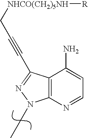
C12=C(N=CC=C1N)N(CC)N=C2C#CC[NHCO(CH2)5NH][R]
